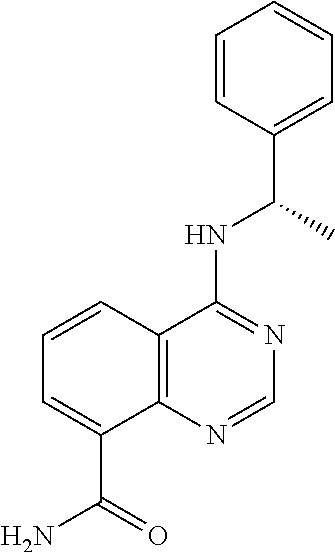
C1(C(C)NC2=NC=NC3=C2C=CC=C3C(=O)N)=CC=CC=C1
